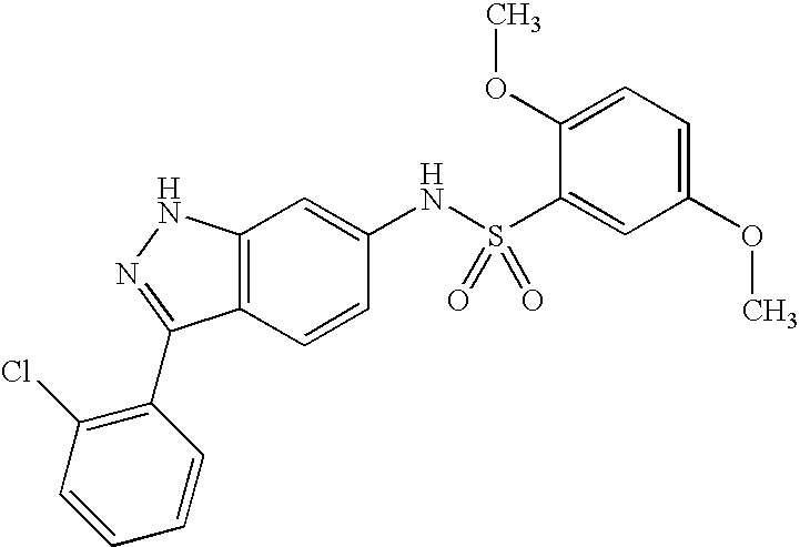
C12=C(C=CC(NS(C3=CC(OC)=CC=C3OC)(=O)=O)=C1)C(C1=C(Cl)C=CC=C1)=NN2
